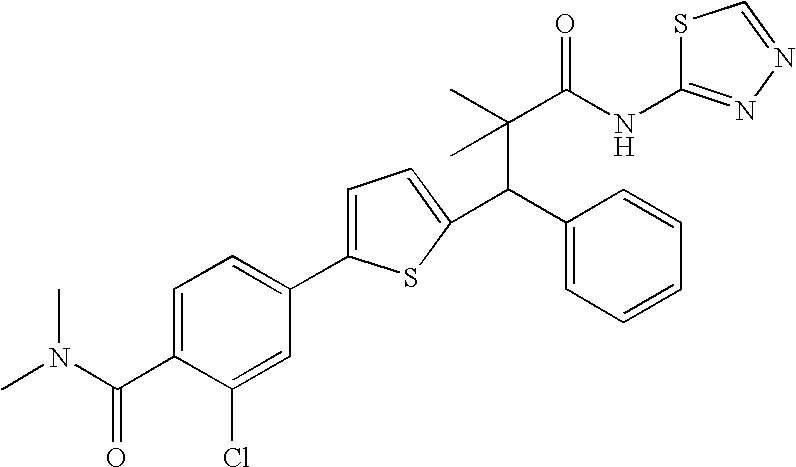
C1=C(C(=O)N(C)C)C(Cl)=CC(C2=CC=C(C(C3=CC=CC=C3)C(C)(C)C(=O)NC3=NN=CS3)S2)=C1
